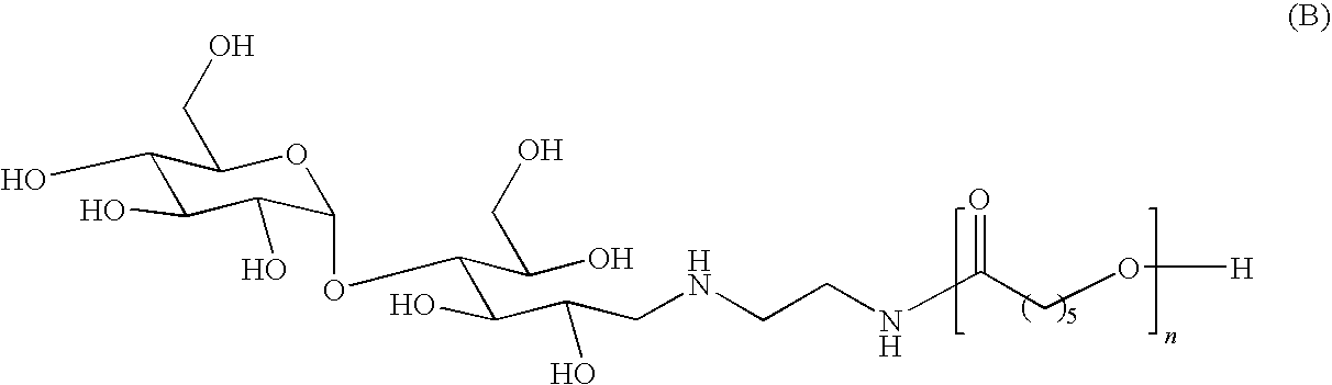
C1(O)C(O)C(O)C(OC(C(C(CNCCNC(CO[H])=O)O)O)C(O)CO)OC1CO
